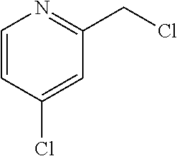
C1=CC(Cl)=CC(CCl)=N1
